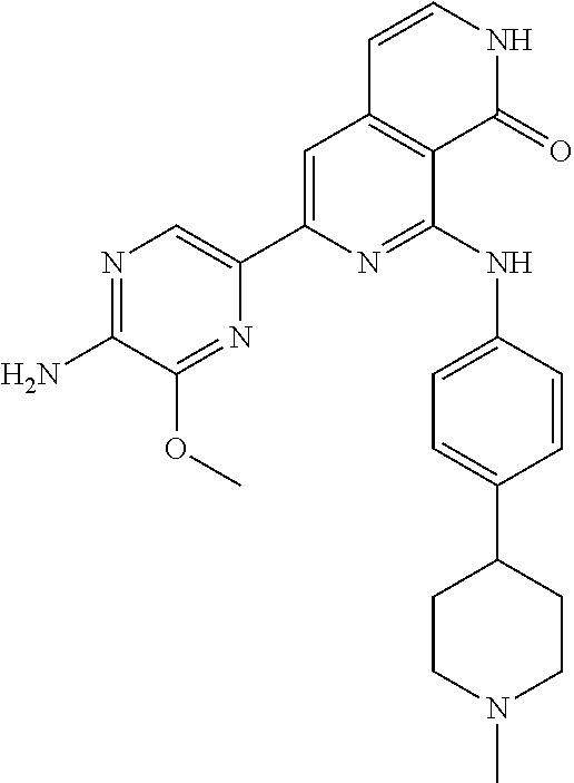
N1=C(N)C(OC)=NC(C2=CC3=C(C(NC4=CC=C(C5CCN(C)CC5)C=C4)=N2)C(=O)NC=C3)=C1
